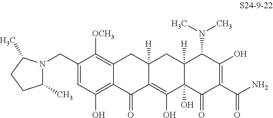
C1=C(CN2C(C)CCC2C)C([OCH3])=C2C(=C1O)C(=O)C1=C(O)C3(O)C([H])(CC1([H])C2)C(N(C)C)C(O)=C(C(N)=O)C3=O
